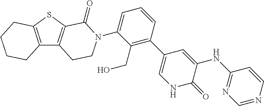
C12=C(SC3=C1CCN(C1=CC=CC(C4=CNC(=O)C(NC5=NC=NC=C5)=C4)=C1CO)C3=O)CCCC2
